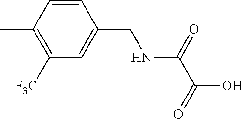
C(C(O)=O)(NCC1=CC([F3C])=C(C)C=C1)=O
